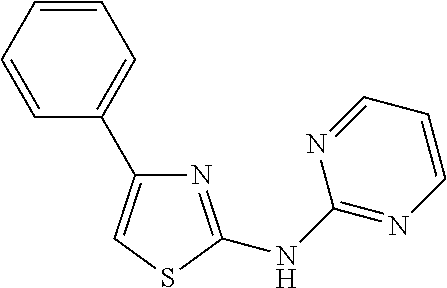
N1=C(NC2=NC=CC=N2)SC=C1C1=CC=CC=C1
